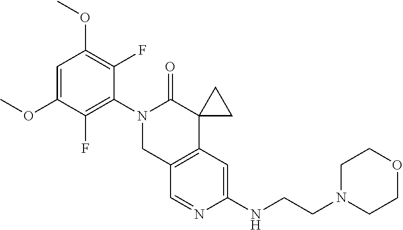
C12=C(C=C(NCCN3CCOCC3)N=C1)C1(C(=O)N(C3=C(F)C(OC)=CC(OC)=C3F)C2)CC1
